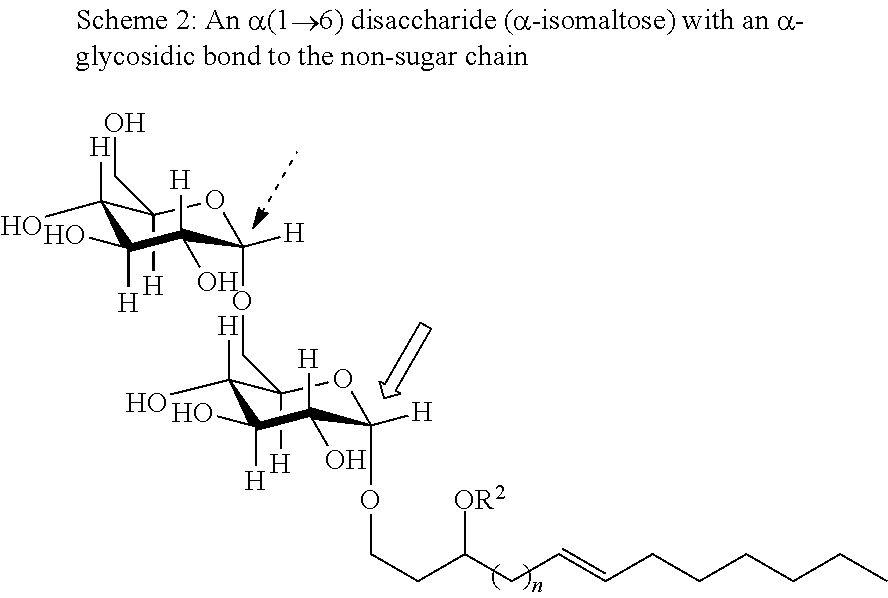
C1(CO)([H])C([H])(O)C(O)([H])C([H])(O)C([H])(OCC2([H])C([H])(O)C(O)([H])C([H])(O)C([H])(OCCC(CC=CCCCCCC)[OR2])O2)O1
